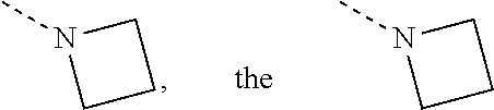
CN1CCC1.CN1CCC1
